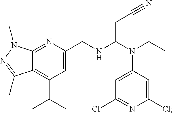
C12=NC(CNC(N(CC)C3=CC(Cl)=NC(Cl)=C3)=CC#N)=CC(C(C)C)=C1C(C)=NN2C
